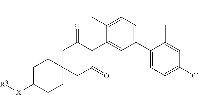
C1(C2=CC=C(Cl)C=C2C)=CC=C(CC)C(C2C(=O)CC3(CC2=O)CCC([X][R8])CC3)=C1
